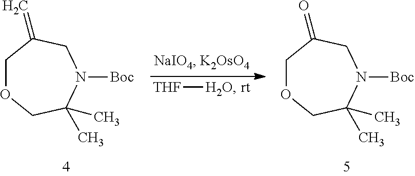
C1OCC(C)(C)N([Boc])CC1=O.[THF][H2O].C1OCC(C)(C)N([Boc])CC1=C
